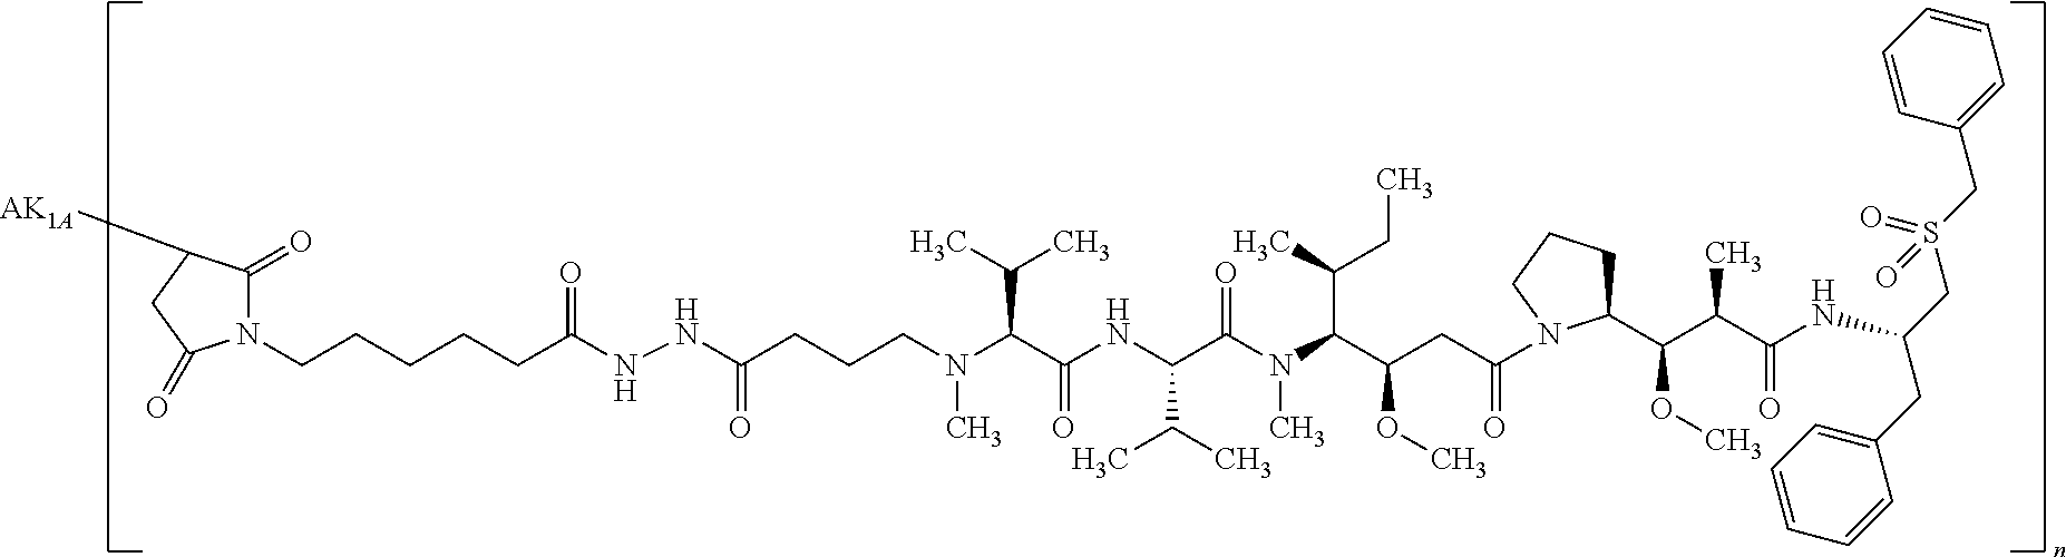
N(C(C(NC(C(C)C)C(N(C)C(C(C)CC)C(CC(=O)N1C(C(C(C(=O)NC(CC2=CC=CC=C2)CS(=O)(CC2=CC=CC=C2)=O)C)OC)CCC1)OC)=O)=O)C(C)C)(CCCC(NNC(CCCCCN1C(=O)C([AK1A])CC1=O)=O)=O)C
